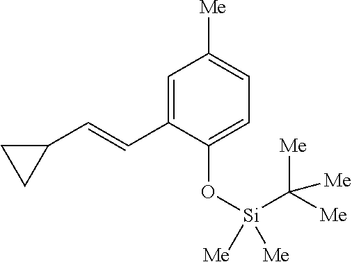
C1=C(C=CC2CC2)C(O[Si](C([Me])([Me])[Me])([Me])[Me])=CC=C1[Me]
